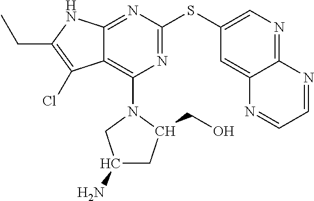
N1=C(SC2=CN=C3C(=C2)N=CC=N3)N=C2C(=C1N1CC(N)CC1CO)C(Cl)=C(CC)N2
